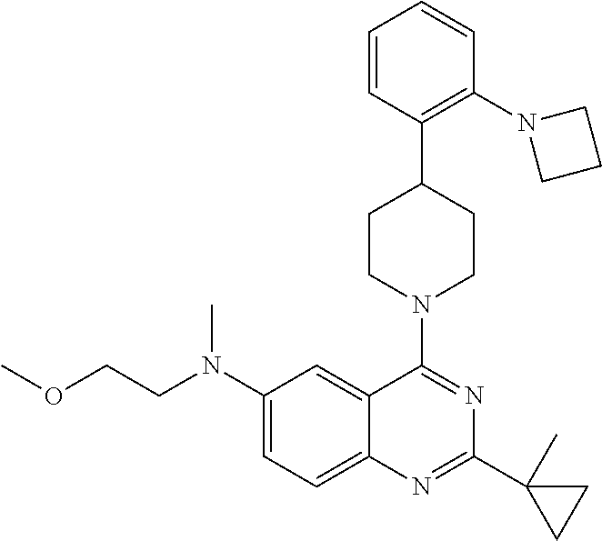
C1(N(CCOC)C)=CC=C2C(=C1)C(N1CCC(C3=C(N4CCC4)C=CC=C3)CC1)=NC(C1(C)CC1)=N2
